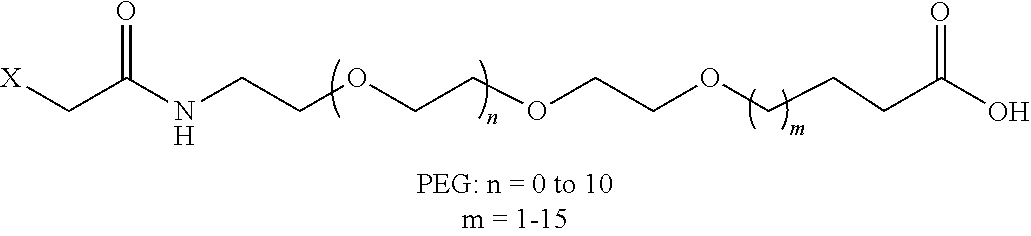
[X]CC(NCCOCCOCCOCCCC(=O)O)=O
